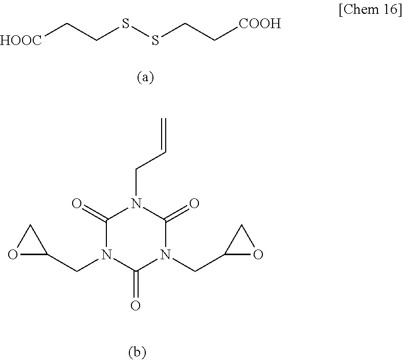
[HOOC]CCSSCC[COOH].N1(CC=C)C(=O)N(CC2CO2)C(=O)N(CC2OC2)C1=O
